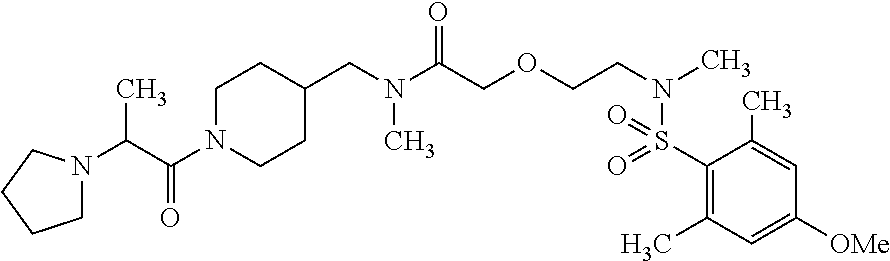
C(N(C(COCCN(C)S(=O)(=O)C1=C(C)C=C([OMe])C=C1C)=O)C)C1CCN(C(=O)C(C)N2CCCC2)CC1
